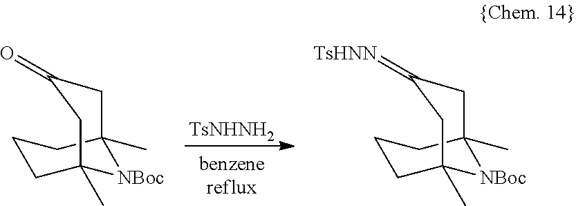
[TsNHNH2].C1CC2(C)[NBoc]C(C)(C1)CC(=O)C2.C1CC2(C)[NBoc]C(C)(C1)CC(=[TsHNN])C2
